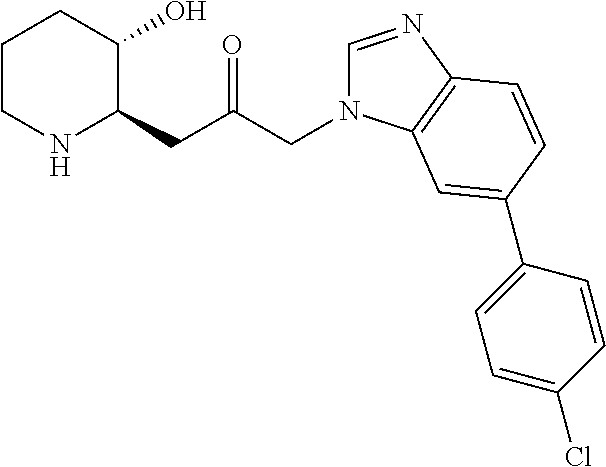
C1CNC(CC(=O)CN2C=NC3=C2C=C(C2=CC=C(Cl)C=C2)C=C3)C(O)C1
